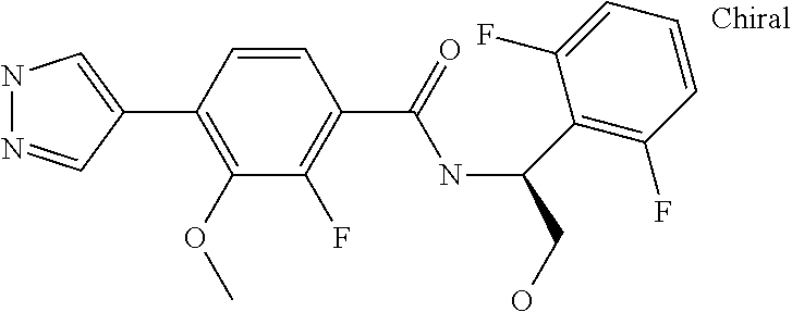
C1(C2=CNN=C2)=C(OC)C(F)=C(C(=O)NC(CO)C2=C(F)C=CC=C2F)C=C1
